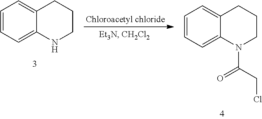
C1=CC=C2C(=C1)CCCN2.C1=CC=C2C(=C1)CCCN2C(=O)CCl
